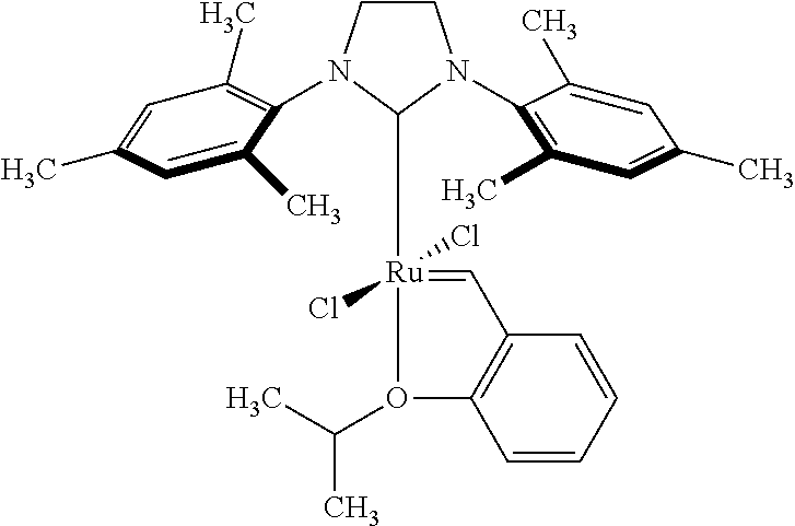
Cl[Ru]1(Cl)(C2N(C3=C(C)C=C(C)C=C3C)CCN2C2=C(C)C=C(C)C=C2C)=CC2=C(C=CC=C2)O1C(C)C
